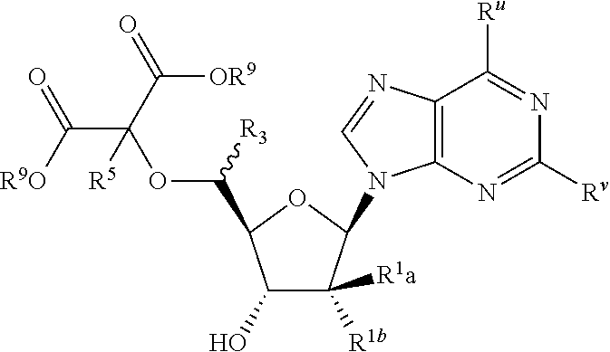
C1(O)C([R1a])([R1b])C(N2C3=C(C([Ru])=NC([Rv])=N3)N=C2)OC1C(OC([R5])(C([R9O])=O)C(=O)[OR9])[R3]
